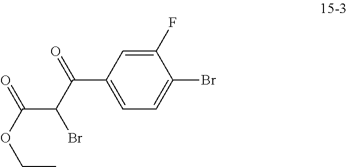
C1(F)=CC(C(C(C(=O)OCC)Br)=O)=CC=C1Br
